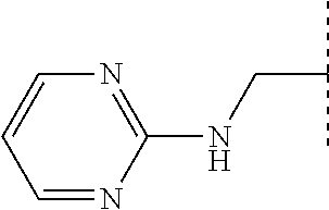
C1=NC(NCC(C)C)=NC=C1
